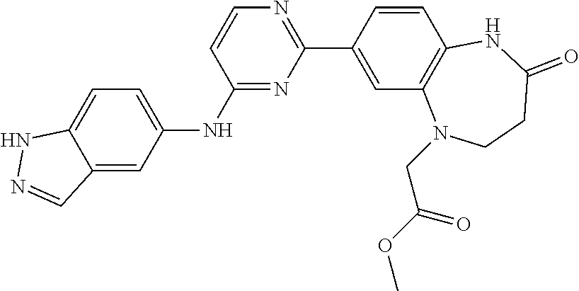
C12=CC=C(NC3=NC(C4=CC5=C(C=C4)NC(=O)CCN5CC(OC)=O)=NC=C3)C=C1C=NN2
